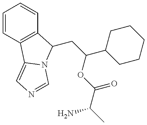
C1=CC2=C(C=C1)C(CC(OC(=O)C(C)N)C1CCCCC1)N1C2=CN=C1
